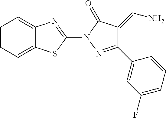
C12=CC=CC=C1SC(N1N=C(C3=CC(F)=CC=C3)C(=CN)C1=O)=N2
